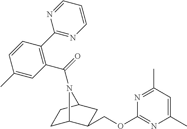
C1C2C(COC3=NC(C)=CC(C)=N3)CC(C1)N2C(=O)C1=C(C2=NC=CC=N2)C=CC(C)=C1
